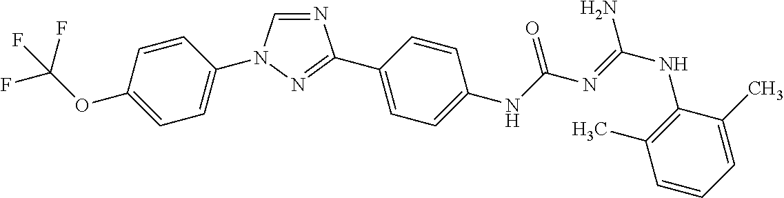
C1=CC(OC(F)(F)F)=CC=C1N1C=NC(C2=CC=C(NC(N=C(NC3=C(C)C=CC=C3C)N)=O)C=C2)=N1
